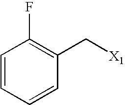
C1=CC=CC(C[X1])=C1F
